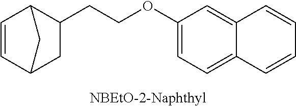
C1=CC2C(CCOC3=CC=C4C(=C3)C=CC=C4)CC1C2
